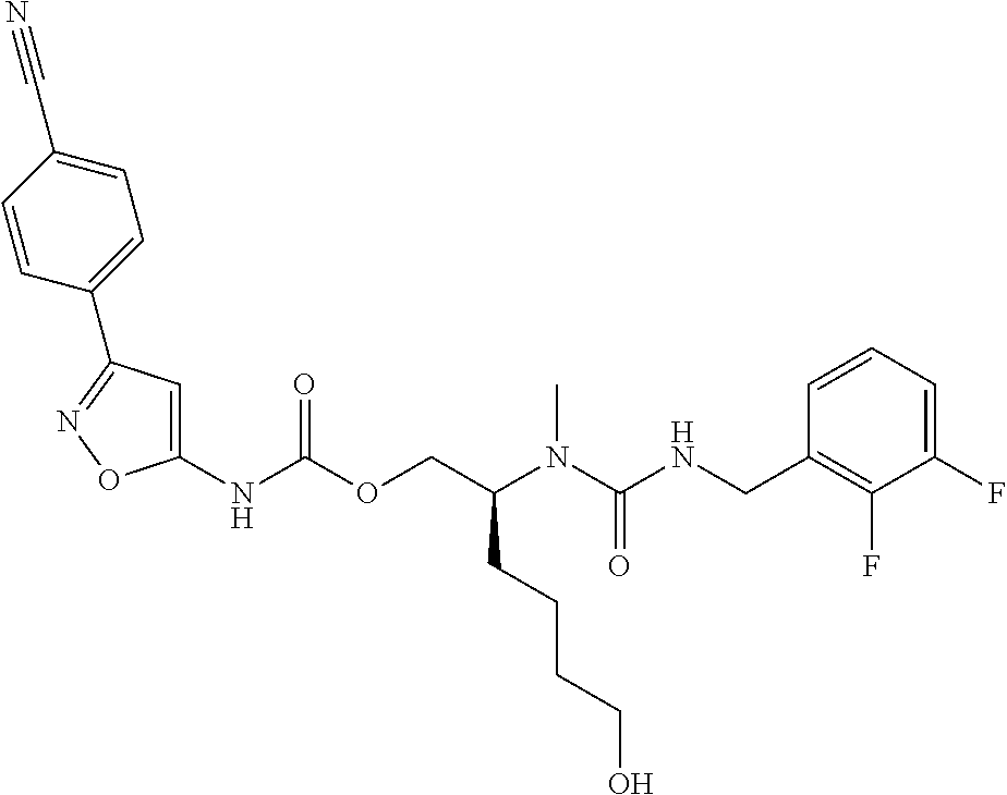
C1=CC(CNC(N(C(COC(NC2=CC(C3=CC=C(C#N)C=C3)=NO2)=O)CCCCO)C)=O)=C(F)C(F)=C1
